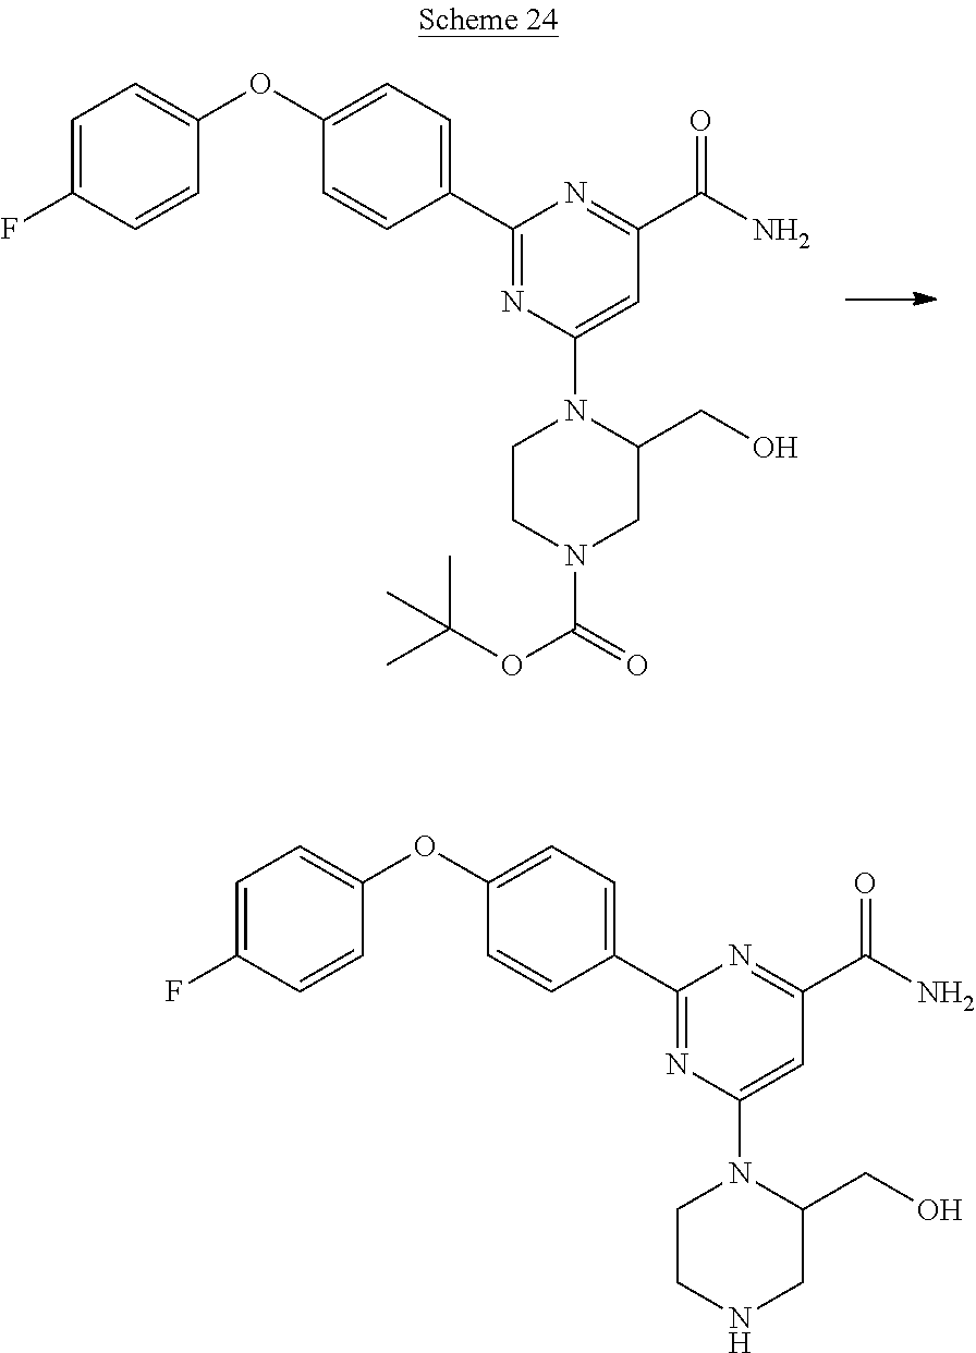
C1=C(F)C=CC(OC2=CC=C(C3=NC(N4C(CO)CN(C(OC(C)(C)C)=O)CC4)=CC(C(N)=O)=N3)C=C2)=C1.C1=C(F)C=CC(OC2=CC=C(C3=NC(N4C(CO)CNCC4)=CC(C(N)=O)=N3)C=C2)=C1
